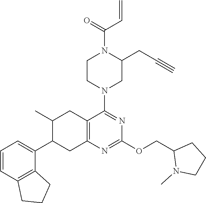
C12=C(C=CC=C1C1CC3=C(CC1C)C(N1CC(CC#C)N(C(=O)C=C)CC1)=NC(OCC1N(C)CCC1)=N3)CCC2
